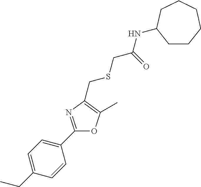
C1=C(CC)C=CC(C2=NC(CSCC(=O)NC3CCCCCC3)=C(C)O2)=C1
